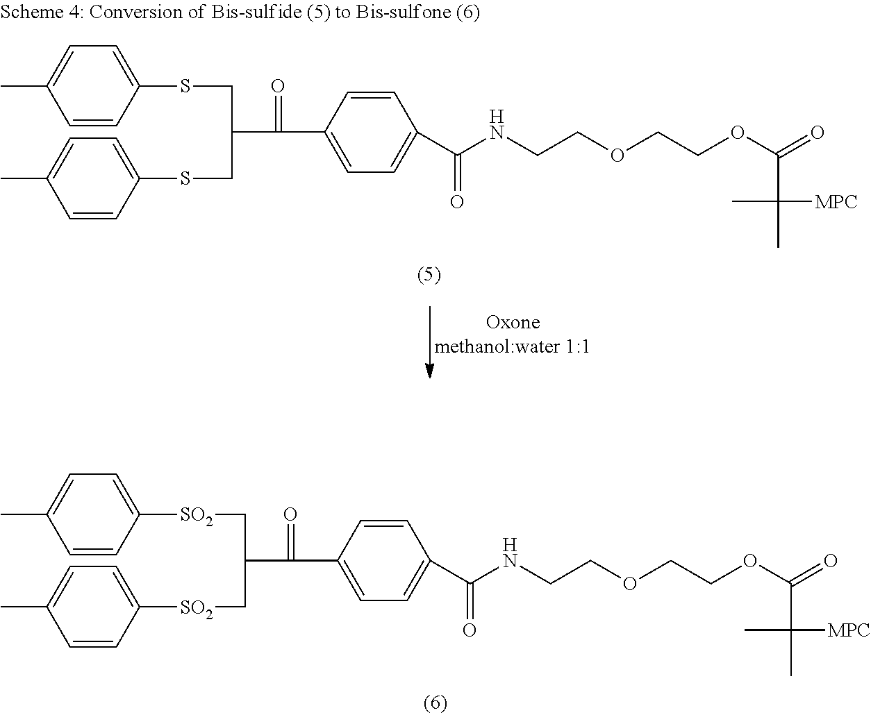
CC1=CC=C([SO2]CC(C(C2=CC=C(C(NCCOCCOC(=O)C([MPC])(C)C)=O)C=C2)=O)C[SO2]C2=CC=C(C)C=C2)C=C1.CC1=CC=C(SCC(CSC2=CC=C(C)C=C2)C(C2=CC=C(C(NCCOCCOC(=O)C([MPC])(C)C)=O)C=C2)=O)C=C1
